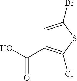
C1=C(Br)SC(Cl)=C1C(O)=O
